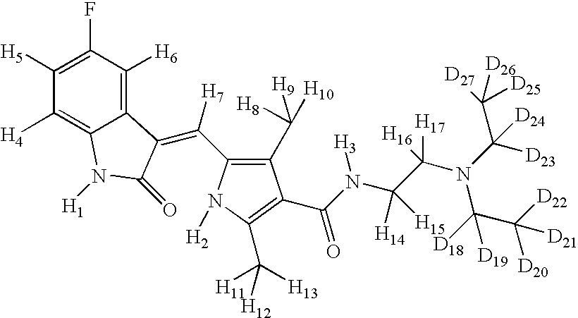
C1([H5])=C(F)C([H6])=C2C(=C1[H4])N([H1])C(=O)C2=C([H7])C1=C(C([H9])([H10])[H8])C(C(N(C(C(N(C([D23])(C([D27])([D26])[D25])[D24])C([D18])(C([D22])([D20])[D21])[D19])([H17])[H16])([H14])[H15])[H3])=O)=C(C([H12])([H11])[H13])N1[H2]
